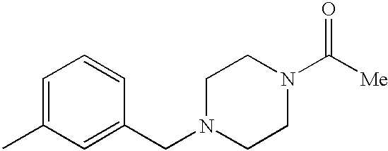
C1=C(C)C=C(CN2CCN(C([Me])=O)CC2)C=C1
